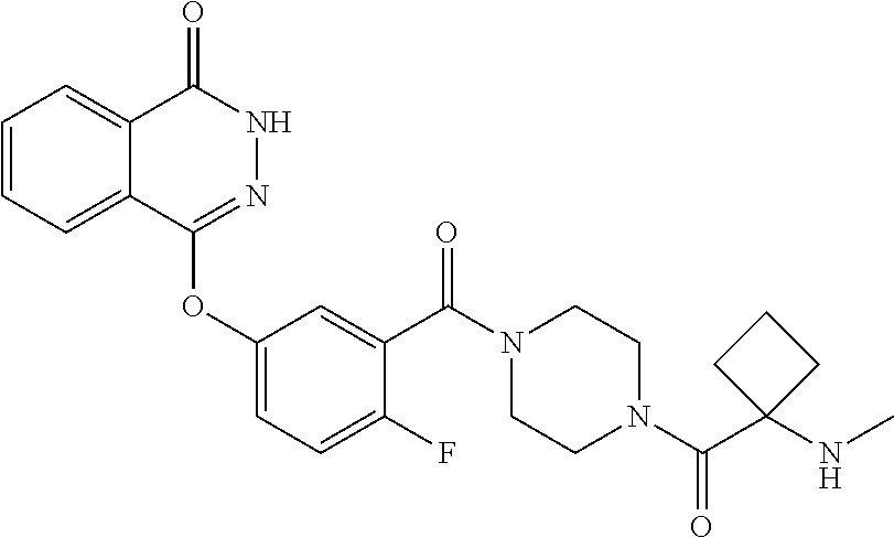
C1=CC=C2C(=C1)C(=O)NN=C2OC1=CC=C(F)C(C(N2CCN(C(C3(NC)CCC3)=O)CC2)=O)=C1
